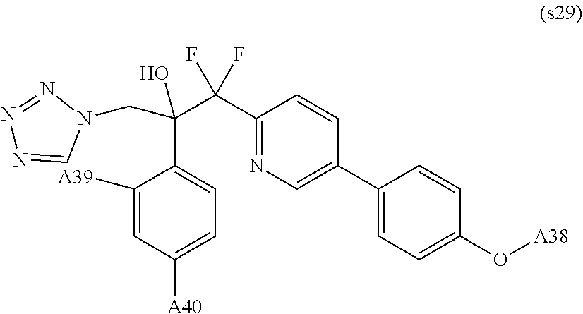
C1(C(C(CN2N=NN=C2)(O)C2=CC=C([A40])C=C2[A39])(F)F)=NC=C(C2=CC=C(O[A38])C=C2)C=C1
